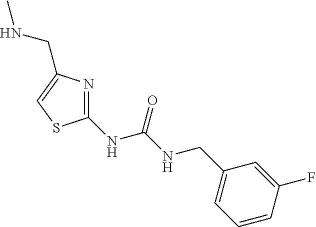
C1(NC(NCC2=CC=CC(F)=C2)=O)=NC(CNC)=CS1
